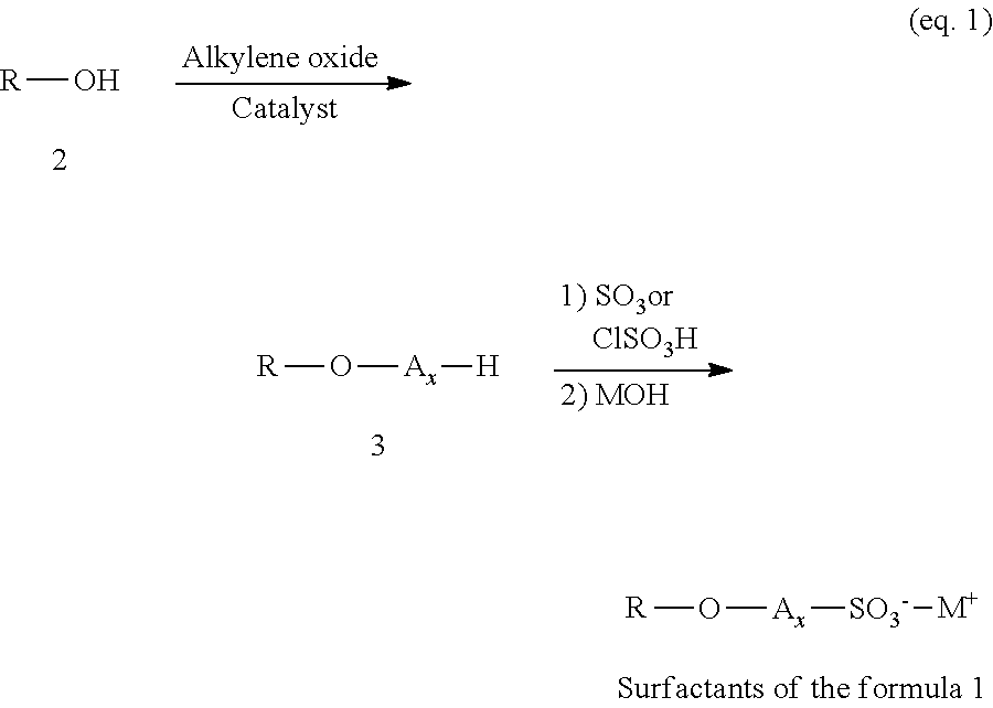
[R]O.[R]O[Ax][H].[R]O[Ax][SO3-][M+]
